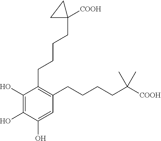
C1(O)=C(O)C(CCCCC2([COOH])CC2)=C(CCCCC(C)(C)[COOH])C=C1O
